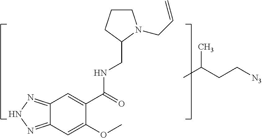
C12=NNN=C1C=C(OC)C(C(=O)NCC1N(CC=C)CCC1)=C2.CC(CC[N3])C
